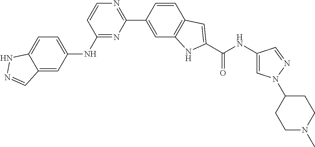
C1(C2=CC3=C(C=C2)C=C(C(NC2=CN(C4CCN(C)CC4)N=C2)=O)N3)=NC=CC(NC2=CC=C3C(=C2)C=NN3)=N1
